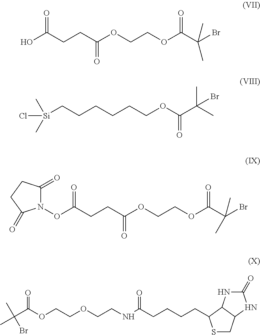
OC(CCC(OCCOC(C(Br)(C)C)=O)=O)=O.[Si](CCCCCCOC(C(C)(C)Br)=O)(C)(C)Cl.C1(=O)N(OC(CCC(OCCOC(C(Br)(C)C)=O)=O)=O)C(=O)CC1.C(C(OCCOCCNC(CCCCC1C2NC(=O)NC2CS1)=O)=O)(C)(C)Br
